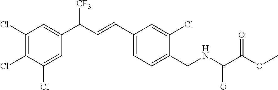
C1(Cl)=C(Cl)C(Cl)=CC(C(C=CC2=CC=C(CNC(=O)C(OC)=O)C(Cl)=C2)[CF3])=C1
